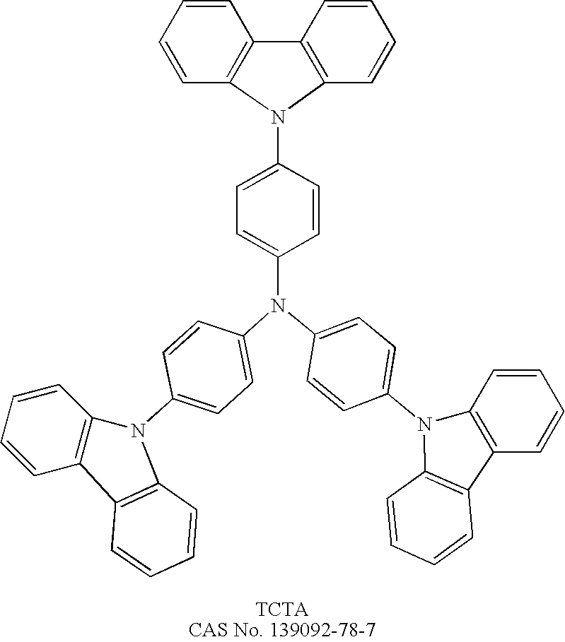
C1=CC(N2C3=C(C=CC=C3)C3=C2C=CC=C3)=CC=C1N(C1=CC=C(N2C3=C(C=CC=C3)C3=C2C=CC=C3)C=C1)C1=CC=C(N2C3=C(C4=C2C=CC=C4)C=CC=C3)C=C1
